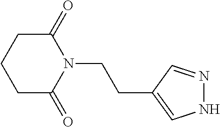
C1C(=O)N(CCC2=CNN=C2)C(=O)CC1
